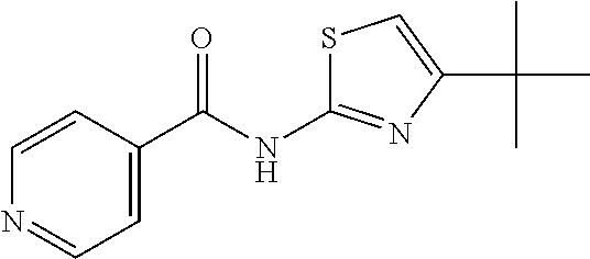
C1=CC(C(=O)NC2=NC(C(C)(C)C)=CS2)=CC=N1
